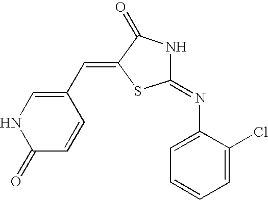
C1=C(Cl)C(N=C2NC(=O)C(=CC3=CNC(=O)C=C3)S2)=CC=C1
